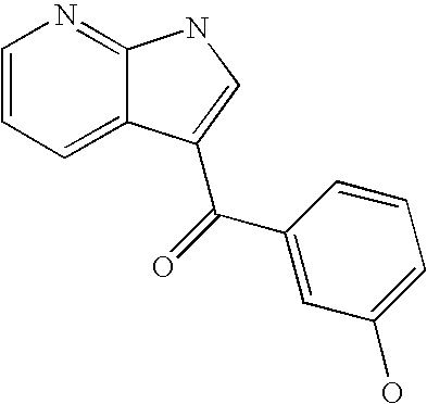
C1=CC=C2C(=N1)NC=C2C(=O)C1=CC(O)=CC=C1
